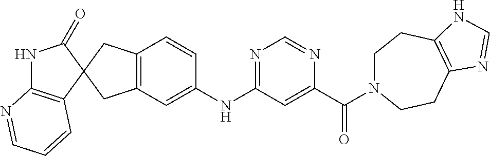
C12=C(CC3(C1)C1=C(NC3=O)N=CC=C1)C=CC(NC1=NC=NC(C(=O)N3CCC4=C(CC3)N=CN4)=C1)=C2
